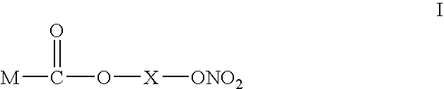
[M]C(O[X][ONO2])=O
